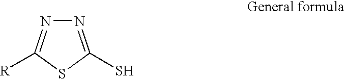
N1=C(S)SC([R])=N1
